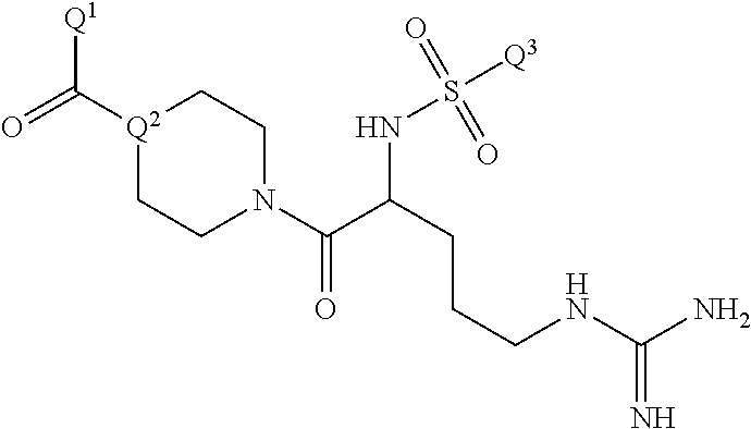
[Q1]C([Q2]1CCN(C(=O)C(CCCNC(=N)N)NS([Q3])(=O)=O)CC1)=O
